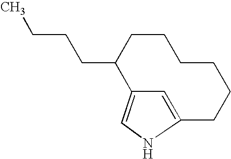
C12=CNC(=C1)CCCCCCC2CCCC
